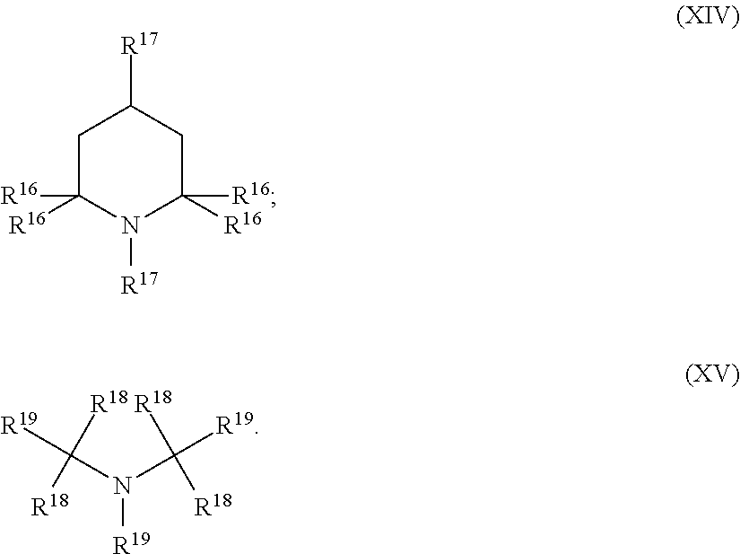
C1C([R16])([R16])N([R17])C([R16])([R16])CC1[R17].N(C([R19])([R18])[R18])([R19])C([R19])([R18])[R18]
